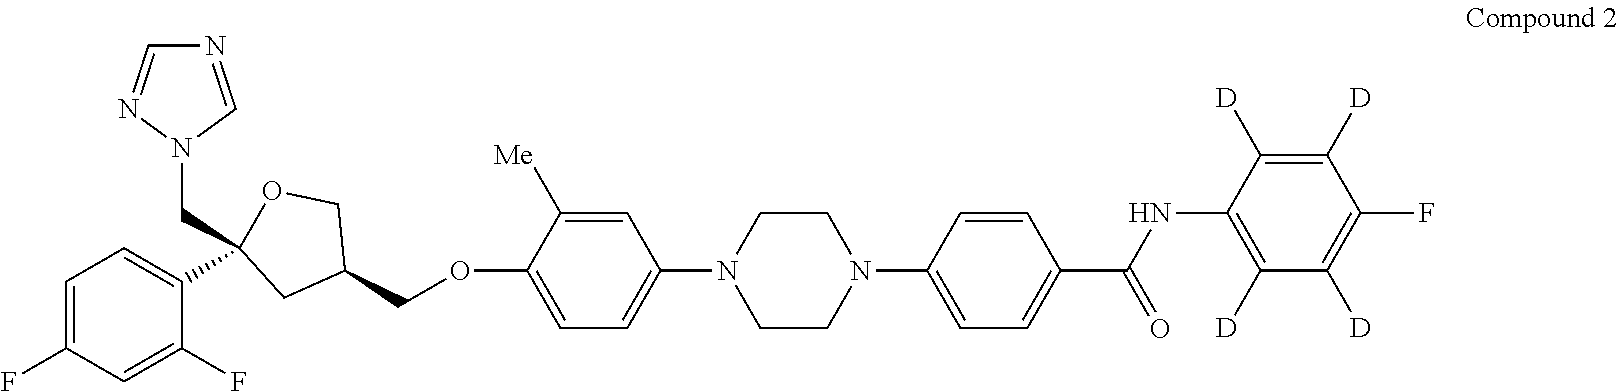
C1=C(OCC2COC(CN3C=NC=N3)(C3=CC=C(F)C=C3F)C2)C([Me])=CC(N2CCN(C3=CC=C(C(=O)NC4=C([D])C([D])=C(F)C([D])=C4[D])C=C3)CC2)=C1
